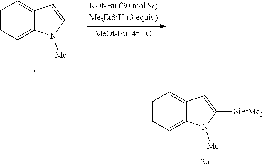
C1=CC=C2C(=C1)C=CN2[Me].C1=CC=C2C(=C1)C=C([SiEtMe2])N2[Me]
